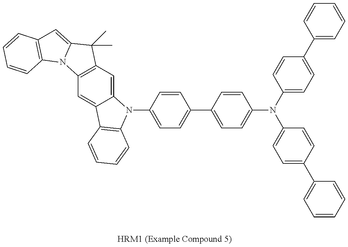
C12=C(C=C3C(=C1)C1=C(N3C3=CC=C(C4=CC=C(N(C5=CC=C(C6=CC=CC=C6)C=C5)C5=CC=C(C6=CC=CC=C6)C=C5)C=C4)C=C3)C=CC=C1)C(C)(C)C1=CC3=C(N21)C=CC=C3
